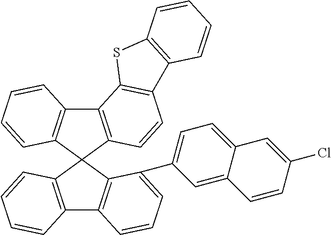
C12=C(C3(C4=C1C=CC=C4C1=CC=C4C(=C1)C=CC(Cl)=C4)C1=C(C4=C3C=CC=C4)C3=C(C=C1)C1=C(S3)C=CC=C1)C=CC=C2
